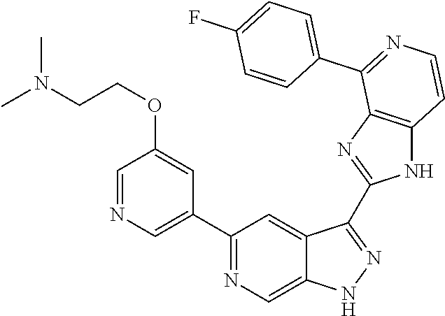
C1(C2=NC=C3C(=C2)C(C2=NC4=C(N2)C=CN=C4C2=CC=C(F)C=C2)=NN3)=CN=CC(OCCN(C)C)=C1
